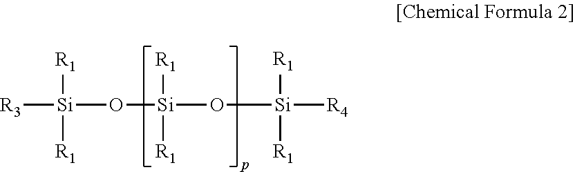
[R3][Si](O[Si](O[Si]([R1])([R1])[R4])([R1])[R1])([R1])[R1]
